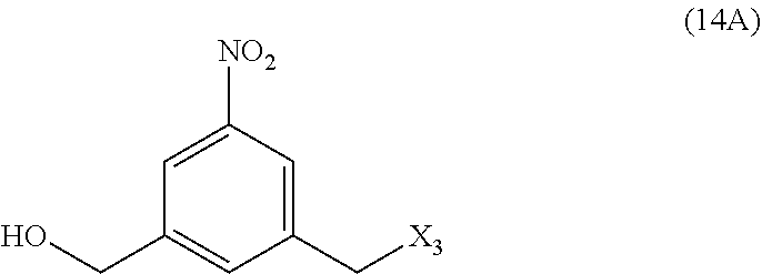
C1([NO2])=CC(CO)=CC(C[X3])=C1
